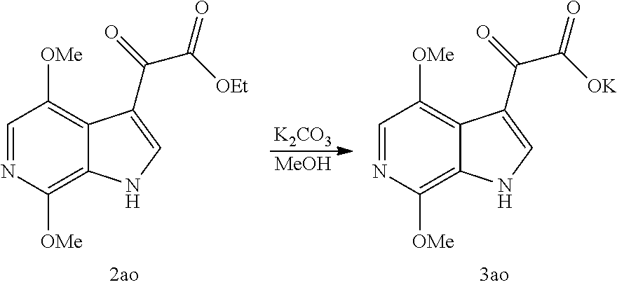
[K2CO3].[MeOH].C1=NC([OMe])=C2C(=C1[OMe])C(C(=O)C([OEt])=O)=CN2.C1=NC([OMe])=C2C(=C1[OMe])C(C(=O)C([OK])=O)=CN2
